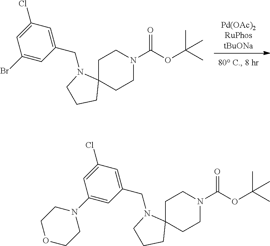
[Pd(OAc)2RuPhostBuONa].C1C2(CCN(C(OC(C)(C)C)=O)C1)N(CC1=CC(Cl)=CC(Br)=C1)CCC2.C1C2(CCN(C(OC(C)(C)C)=O)C1)N(CC1=CC(Cl)=CC(N3CCOCC3)=C1)CCC2
